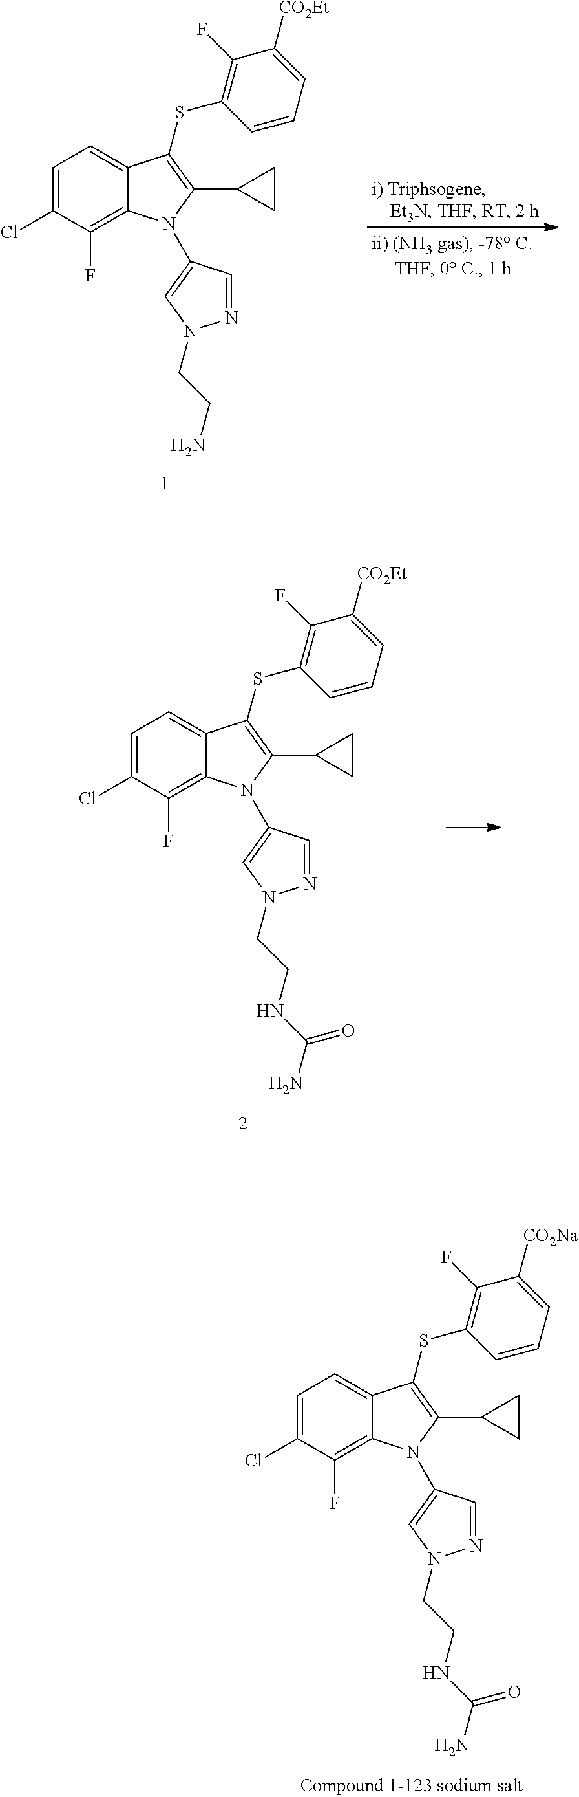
C1=C(Cl)C(F)=C2C(=C1)C(SC1=C(F)C([CO2Et])=CC=C1)=C(C1CC1)N2C1=CN(CCNC(N)=O)N=C1.C1=C(Cl)C(F)=C2C(=C1)C(SC1=C(F)C([CO2Et])=CC=C1)=C(C1CC1)N2C1=CN(CCN)N=C1.C1=C(Cl)C(F)=C2C(=C1)C(SC1=C(F)C([CO2Na])=CC=C1)=C(C1CC1)N2C1=CN(CCNC(N)=O)N=C1
